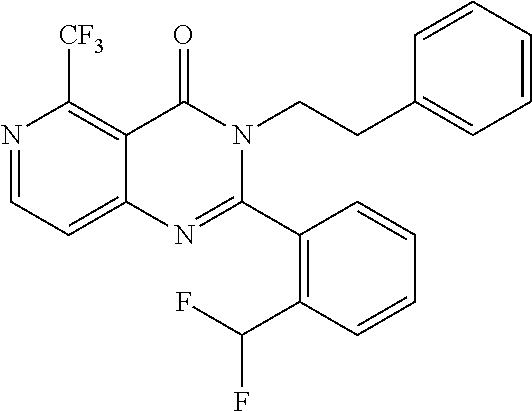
N1=CC=C2C(=C1[CF3])C(=O)N(CCC1=CC=CC=C1)C(C1=C(C(F)F)C=CC=C1)=N2
